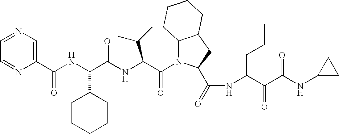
N1=CC=NC(C(NC(C(NC(C(N2C3C(CC2C(=O)NC(C(C(NC2CC2)=O)=O)CCC)CCCC3)=O)C(C)C)=O)C2CCCCC2)=O)=C1
